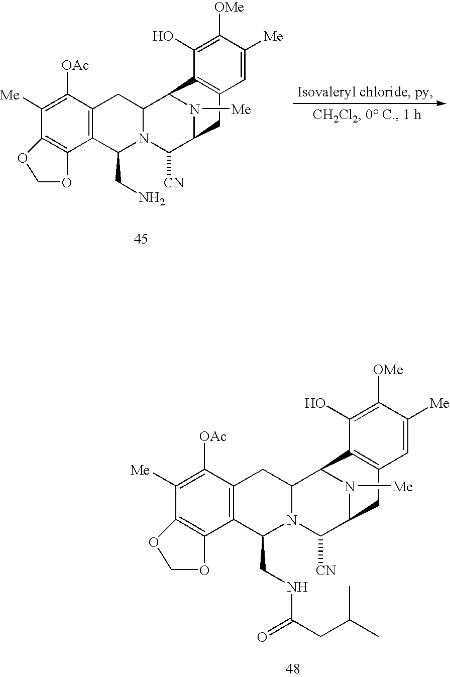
C1([Me])=C([OAc])C2=C(C(CNC(=O)CC(C)C)N3C(C2)C2C4=C(C=C([Me])C([OMe])=C4O)CC(C3[CN])N2[Me])C2=C1OCO2.C1([Me])=C([OAc])C2=C(C(CN)N3C(C2)C2C4=C(C=C([Me])C([OMe])=C4O)CC(C3[CN])N2[Me])C2=C1OCO2
